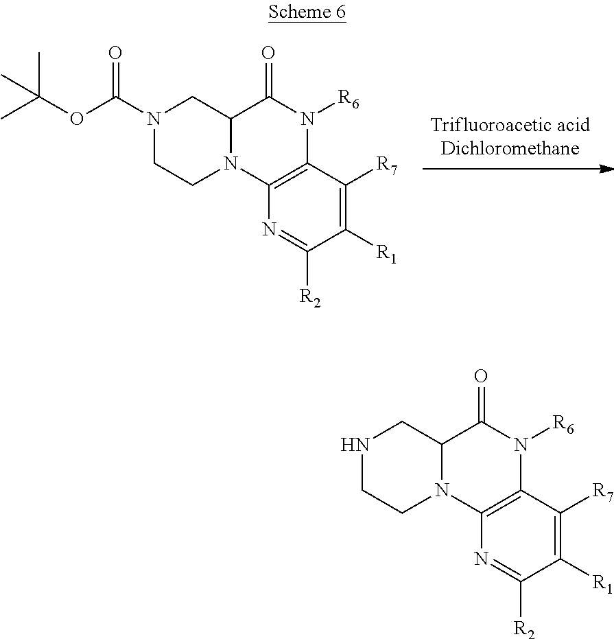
N1=C([R2])C([R1])=C([R7])C2=C1N1C(C(=O)N2[R6])CN(C(OC(C)(C)C)=O)CC1.N1=C([R2])C([R1])=C([R7])C2=C1N1C(C(=O)N2[R6])CNCC1
